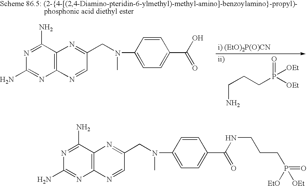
C(CP(=O)([OEt])[OEt])CN.C12=C(C(N)=NC(N)=N1)N=C(CN(C1=CC=C(C(O)=O)C=C1)C)C=N2.C12=C(C(N)=NC(N)=N1)N=C(CN(C1=CC=C(C(NCCCP([EtO])([OEt])=O)=O)C=C1)C)C=N2
